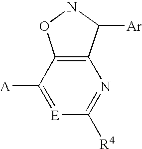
[E]1=C([A])C2=C(N=C1[R4])C([Ar])NO2
